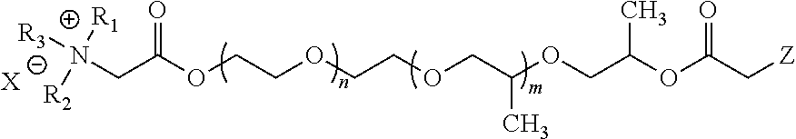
C(C(OCCOCCOCC(OCC(OC(C[Z])=O)C)C)=O)N([R3])([R1])[R2].[X]
